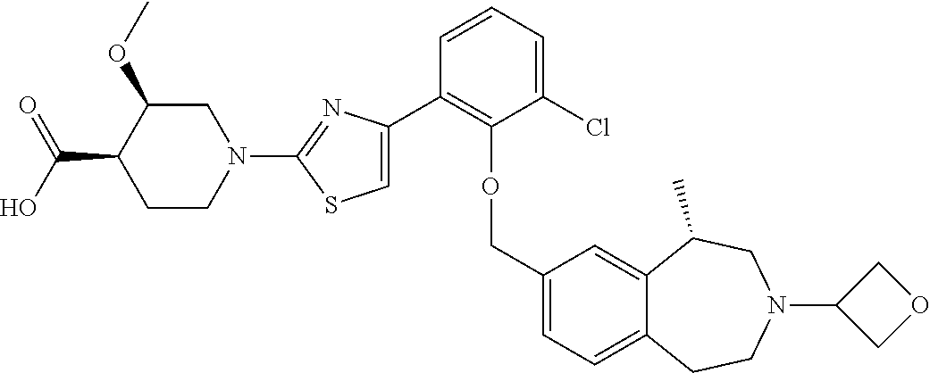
C1CN(C2=NC(C3=C(OCC4=CC=C5C(=C4)C(C)CN(C4COC4)CC5)C(Cl)=CC=C3)=CS2)CC(OC)C1C(O)=O
